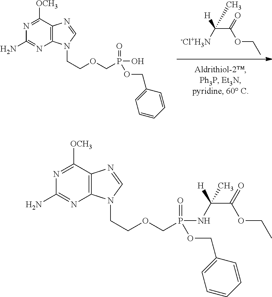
[-Cl+H3N]C(C(OCC)=O)([H])C.C1(N)=NC2=C(C([OCH3])=N1)N=CN2CCOCP(=O)(O)OCC1=CC=CC=C1.C1(N)=NC2=C(C([OCH3])=N1)N=CN2CCOCP(=O)(OCC1=CC=CC=C1)NC(C(OCC)=O)([H])C
